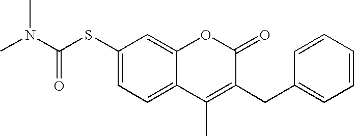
C1(SC(N(C)C)=O)=CC=C2C(=C1)OC(=O)C(CC1=CC=CC=C1)=C2C
